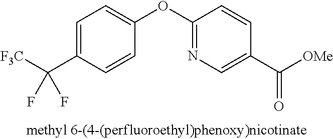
C1=C(C([F3C])(F)F)C=CC(OC2=NC=C(C([OMe])=O)C=C2)=C1
